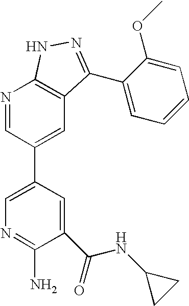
N1=CC(C2=CN=C(N)C(C(=O)NC3CC3)=C2)=CC2=C1NN=C2C1=CC=CC=C1OC
